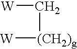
[W]C[(CH2)g][W]
